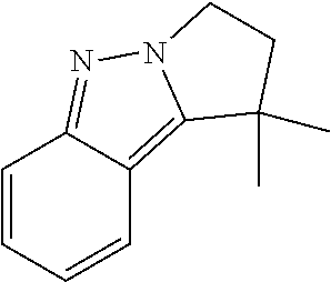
C1=CC=CC2=C3N(N=C12)CCC3(C)C
